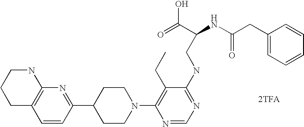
C1=CC(C2CCN(C3=C(CC)C(NCC(NC(CC4=CC=CC=C4)=O)C(=O)O)=NC=N3)CC2)=NC2=C1CCCN2.[2TFA]
